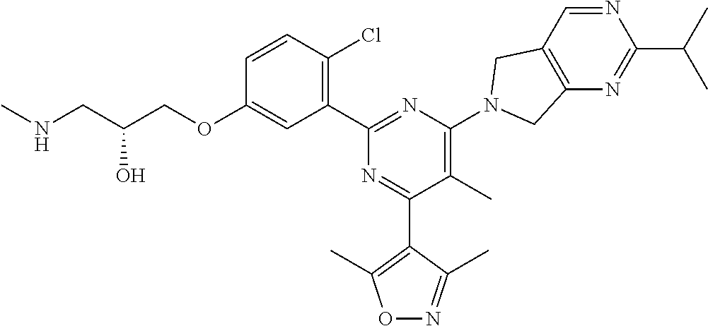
C1=CC(Cl)=C(C2=NC(N3CC4=C(N=C(C(C)C)N=C4)C3)=C(C)C(C3=C(C)ON=C3C)=N2)C=C1OCC(CNC)O
